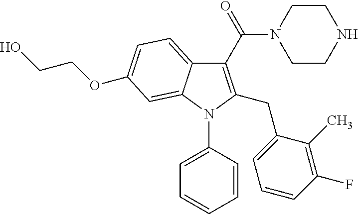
C1(C(N2CCNCC2)=O)=C(CC2=CC=CC(F)=C2C)N(C2=CC=CC=C2)C2=CC(OCCO)=CC=C12
